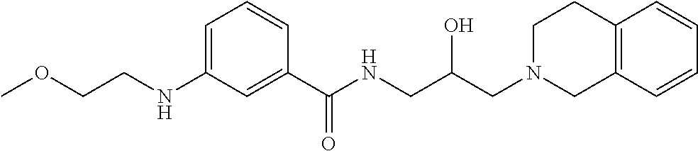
C1(NCCOC)=CC=CC(C(NCC(CN2CC3=C(CC2)C=CC=C3)O)=O)=C1
